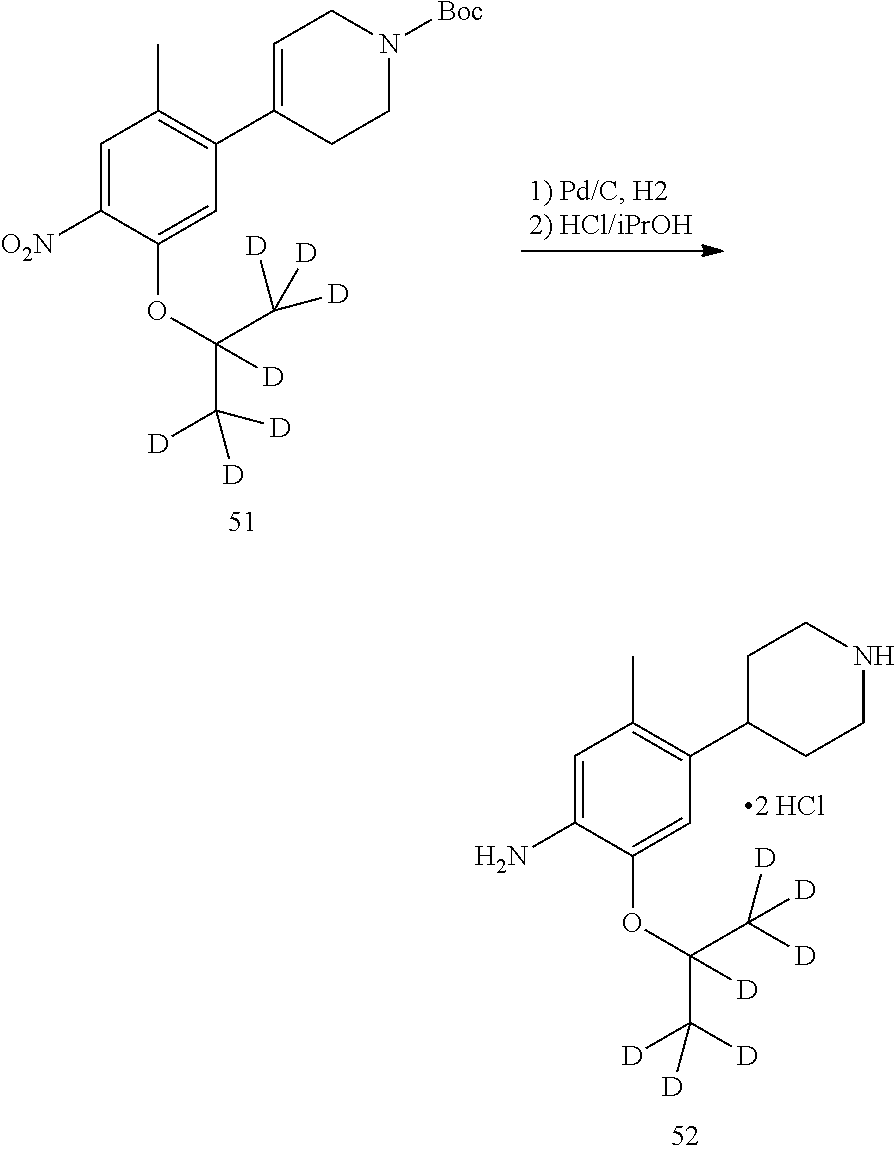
C1(C2=CCN([Boc])CC2)=C(C)C=C([O2N])C(OC(C([D])([D])[D])(C([D])([D])[D])[D])=C1.C1(C2CCNCC2)=C(C)C=C(N)C(OC(C([D])([D])[D])(C([D])([D])[D])[D])=C1
